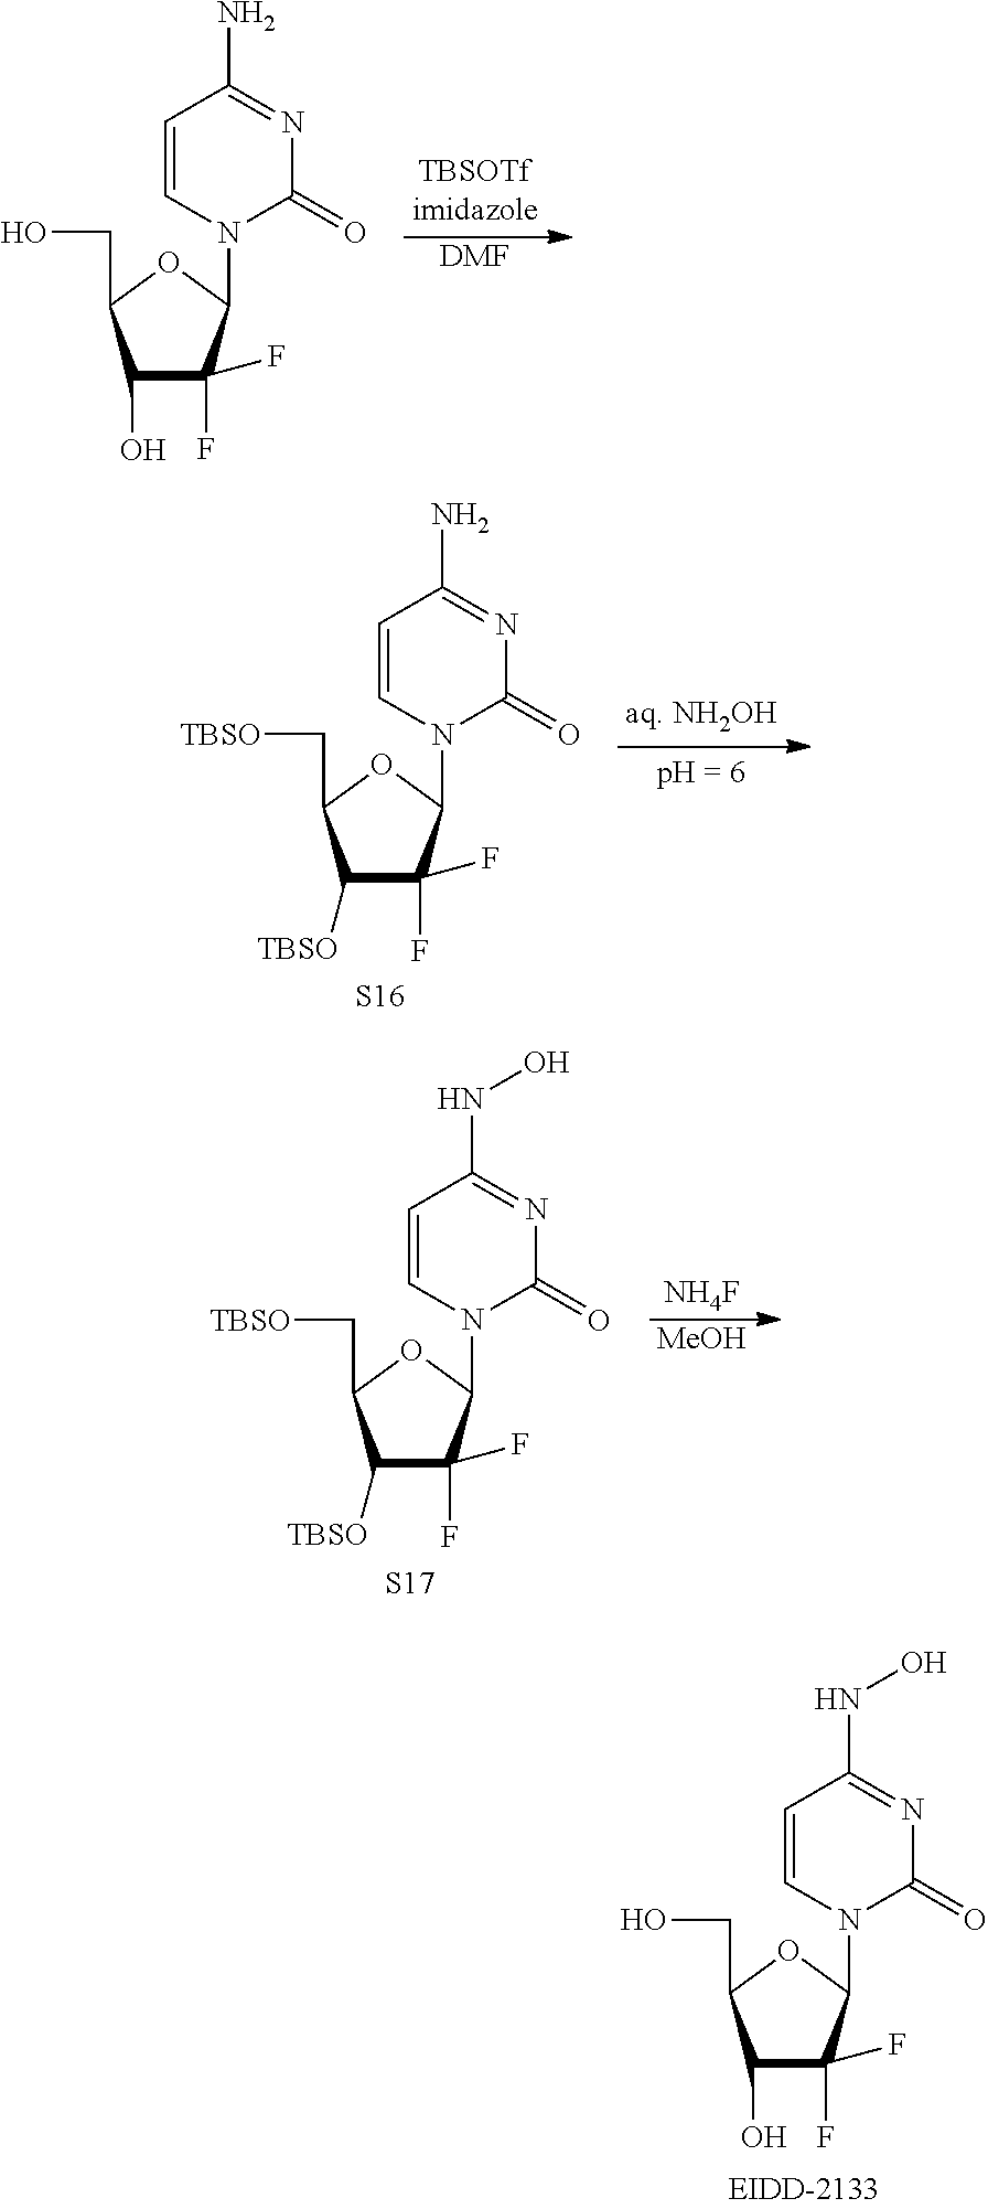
N1(C2C(F)(F)C(O)C(CO)O2)C(=O)N=C(N)C=C1.[DMF].N1(C2C(F)(F)C([TBSO])C(C[TBSO])O2)C(=O)N=C(N)C=C1.[S16].N1(C2C(F)(F)C([TBSO])C(C[TBSO])O2)C(=O)N=C(NO)C=C1.[S17].[NH4F].[MeOH].N1(C2C(F)(F)C(O)C(CO)O2)C(=O)N=C(NO)C=C1
